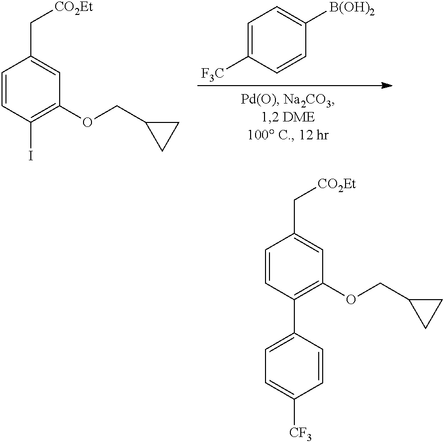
C1=C([F3C])C=CC([B(OH)2])=C1.C1=CC(I)=C(OCC2CC2)C=C1C[CO2Et].C1=CC(C2=CC=C([CF3])C=C2)=C(OCC2CC2)C=C1C[CO2Et]
